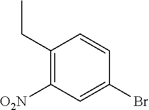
C1(CC)=C([O2N])C=C(Br)C=C1
